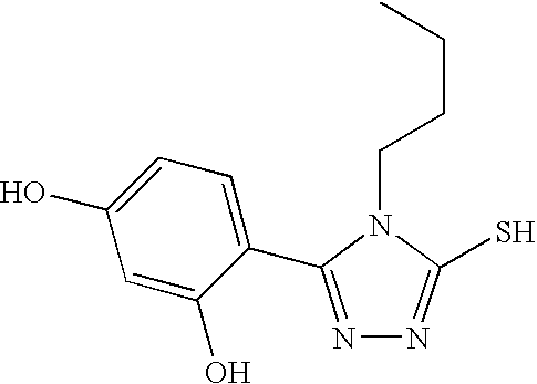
C(N1C(S)=NN=C1C1=CC=C(O)C=C1O)CCC
